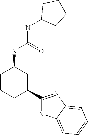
C1CCC(C2=NC3=CC=CC=C3N2)CC1NC(NC1CCCC1)=O
